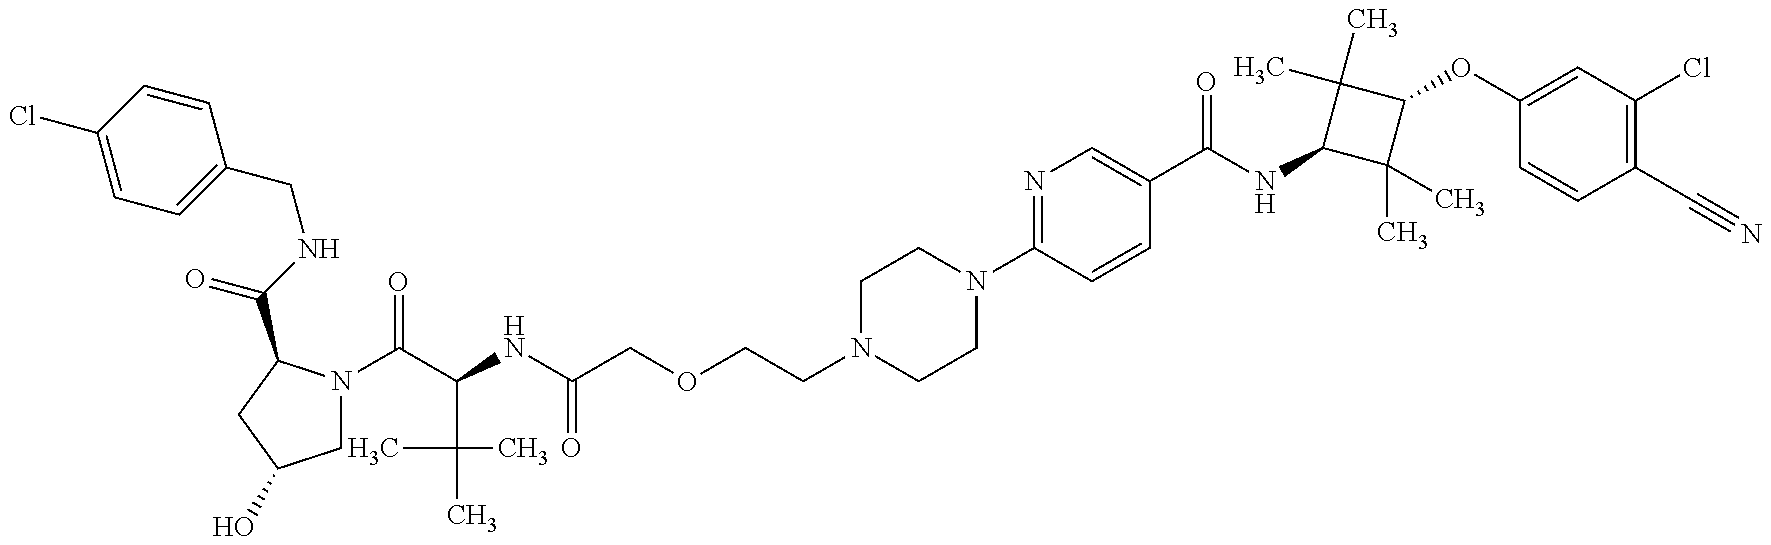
C1=C(Cl)C=CC(CNC(=O)C2N(C(C(NC(COCCN3CCN(C4=NC=C(C(NC5C(C)(C)C(OC6=CC(Cl)=C(C#N)C=C6)C5(C)C)=O)C=C4)CC3)=O)C(C)(C)C)=O)CC(O)C2)=C1
